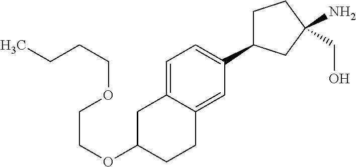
C(OC1CC2=CC=C(C3CCC(N)(CO)C3)C=C2CC1)COCCCC
